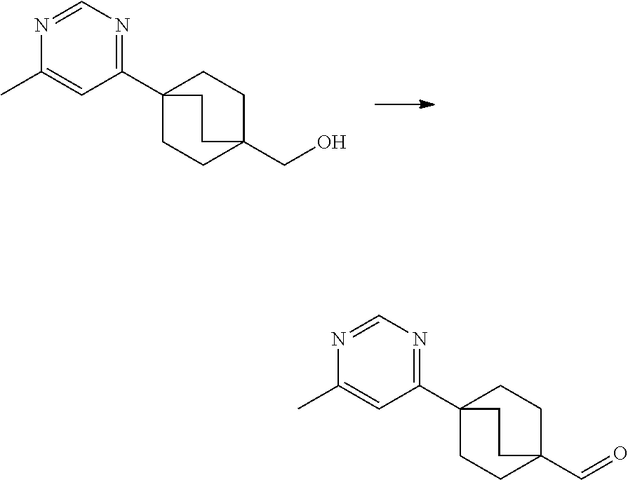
C1(C23CCC(CO)(CC2)CC3)=NC=NC(C)=C1.C1(C23CCC(C=O)(CC2)CC3)=NC=NC(C)=C1
